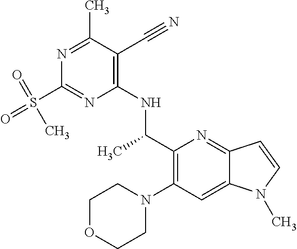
N1=C(C)C(C#N)=C(NC(C2=C(N3CCOCC3)C=C3C(=N2)C=CN3C)C)N=C1S(=O)(=O)C
